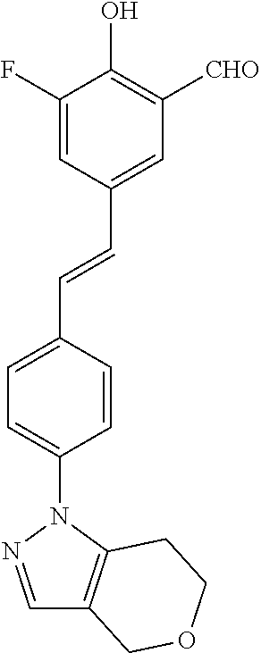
C1=C(F)C(O)=C([CHO])C=C1C=CC1=CC=C(N2N=CC3=C2CCOC3)C=C1
